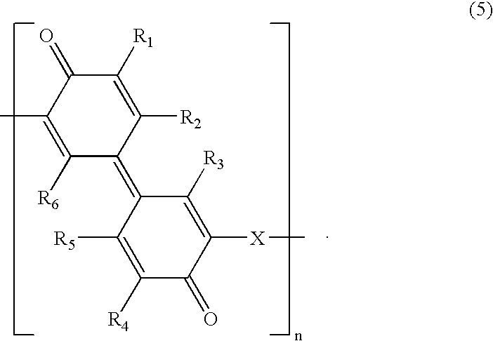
C1([R6])=C(C)C(=O)C([R1])=C([R2])C1=C1C([R5])=C([R4])C(=O)C([X]C)=C1[R3]
